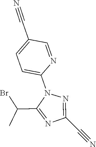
C1(C#N)=NN(C2=CC=C(C#N)C=N2)C(C(C)Br)=N1
